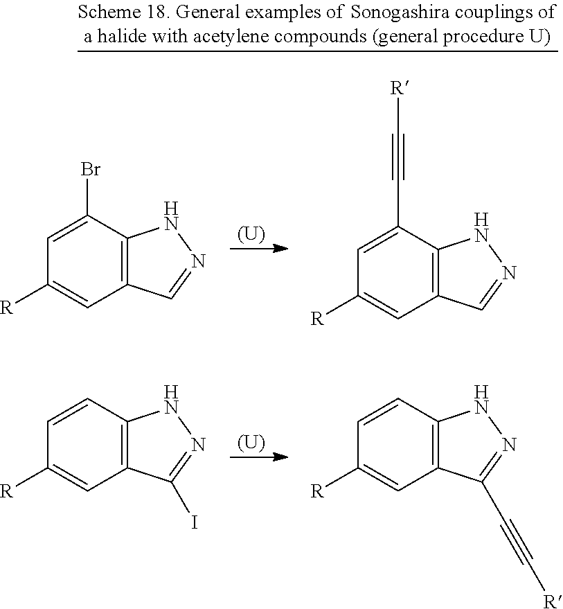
[(U)].C1=CC2=C(C=C1[R])C(I)=NN2.C1=CC2=C(C=C1[R])C(C#C[R])=NN2.[(U)].C1=C(Br)C2=C(C=C1[R])C=NN2.C1=C(C#C[R])C2=C(C=C1[R])C=NN2
